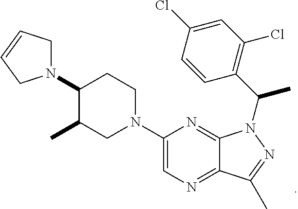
N1=C2C(=NC=C1N1CCC(N3CC=CC3)C(C)C1)C(C)=NN2C(C1=C(Cl)C=C(Cl)C=C1)C
